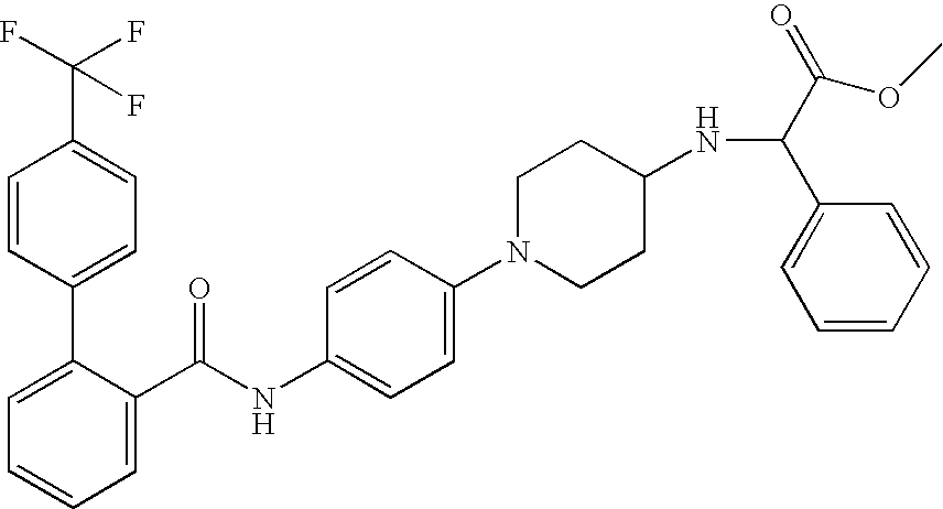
C1=C(C(NC2=CC=C(N3CCC(NC(C(=O)OC)C4=CC=CC=C4)CC3)C=C2)=O)C(C2=CC=C(C(F)(F)F)C=C2)=CC=C1
